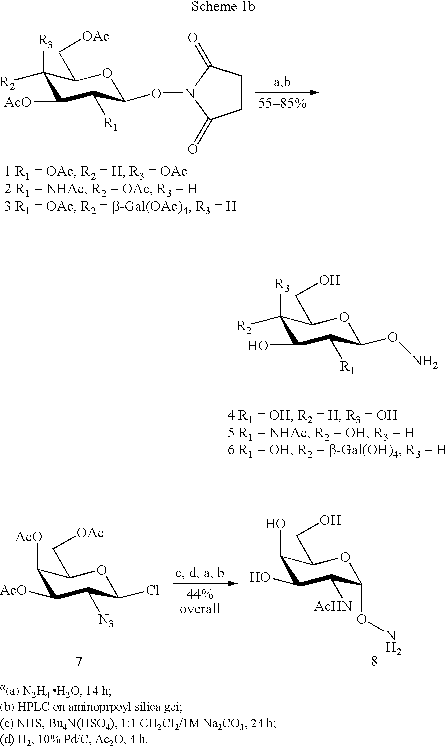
C1([R3])([R2])C(O)C([R1])C(ON)OC1CO.C1([R3])([R2])C([AcO])C([R1])C(ON2C(=O)CCC2=O)OC1C[OAc].C1([AcO])C([AcO])C([N3])C(Cl)OC1C[OAc].C1(O)C(O)C([AcHN])C(ON)OC1CO
